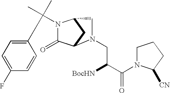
C1(=O)C2CC(CN2CC([BocHN])C(=O)N2CCCC2[CN])N1C(C)(C)C1=CC=C(F)C=C1
